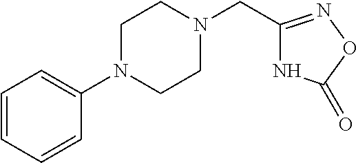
N1C(CN2CCN(C3=CC=CC=C3)CC2)=NOC1=O
